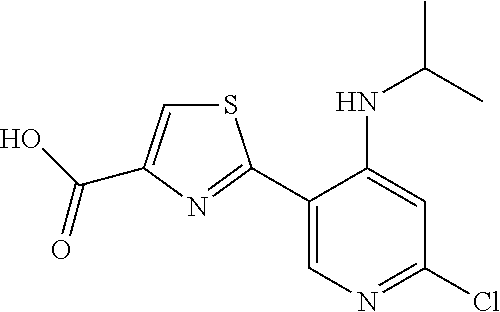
C1(C2=NC(C(=O)O)=CS2)=CN=C(Cl)C=C1NC(C)C
